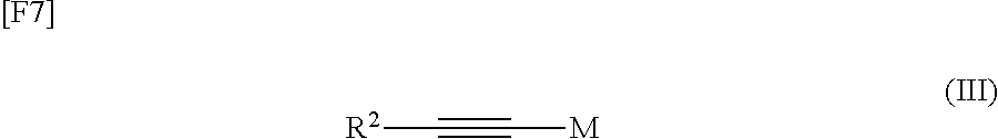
[R2]C#C[M].[[F7]]
